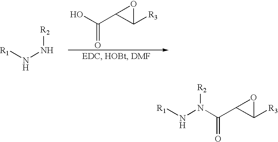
[R1]NN(C(C1C([R3])O1)=O)[R2].OC(C1C([R3])O1)=O.[R1]NN[R2]
